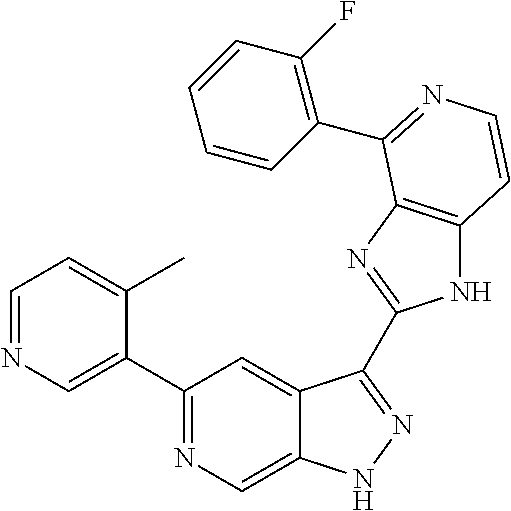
C1=NC=C(C2=NC=C3C(=C2)C(C2=NC4=C(N2)C=CN=C4C2=C(F)C=CC=C2)=NN3)C(C)=C1
